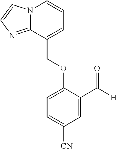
N12C(=NC=C1)C(COC1=CC=C([CN])C=C1C([H])=O)=CC=C2
